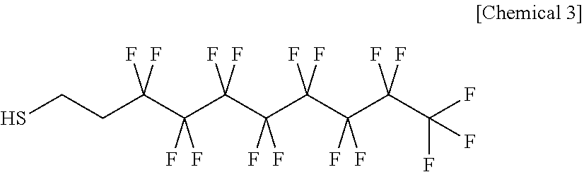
SCCC(C(C(C(C(C(C(C(F)(F)F)(F)F)(F)F)(F)F)(F)F)(F)F)(F)F)(F)F
